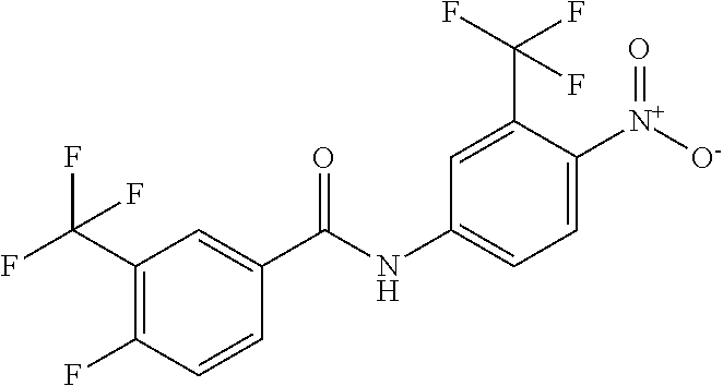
C1(C(F)(F)F)=C(F)C=CC(C(NC2=CC=C([N+]([O-])=O)C(C(F)(F)F)=C2)=O)=C1
